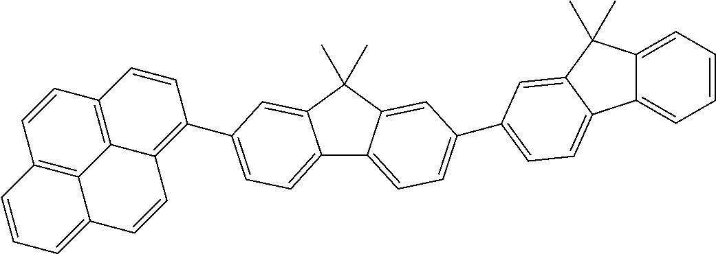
C12=C3C4=C(C=C1)C=CC(C1=CC=C5C6=CC=C(C7=CC=C8C9=CC=CC=C9C(C)(C)C8=C7)C=C6C(C)(C)C5=C1)=C4C=CC3=CC=C2
